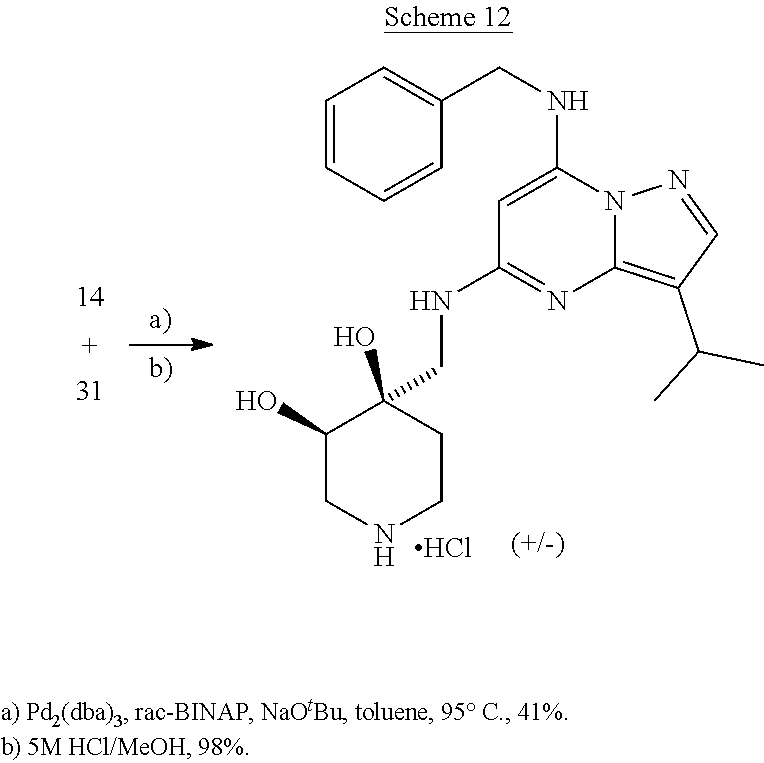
C1=CC=CC(CNC2=CC(NCC3(O)C(O)CNCC3)=NC3=C(C(C)C)C=NN23)=C1.Cl
